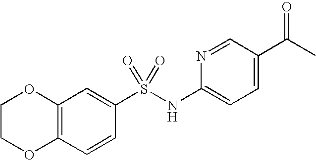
C1COC2=C(O1)C=C(S(NC1=CC=C(C(C)=O)C=N1)(=O)=O)C=C2
